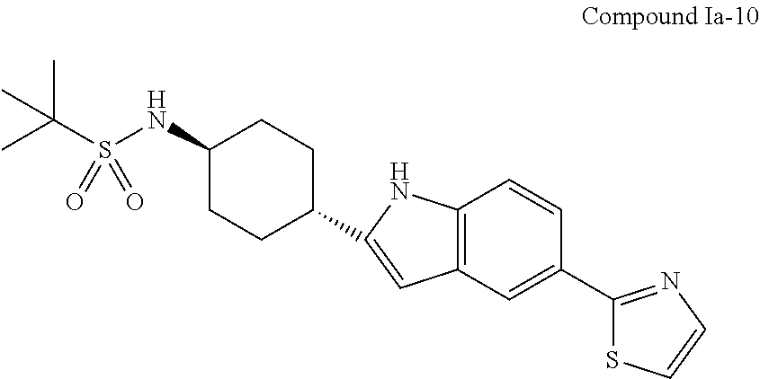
CC(S(NC1CCC(C2=CC3=C(N2)C=CC(C2=NC=CS2)=C3)CC1)(=O)=O)(C)C
